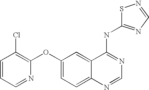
C1=CC=NC(OC2=CC=C3C(=C2)C(NC2=NC=NS2)=NC=N3)=C1Cl
